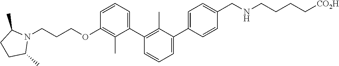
C1(OCCCN2C(C)CCC2C)=C(C)C(C2=C(C)C(C3=CC=C(CNCCCC[CO2H])C=C3)=CC=C2)=CC=C1
